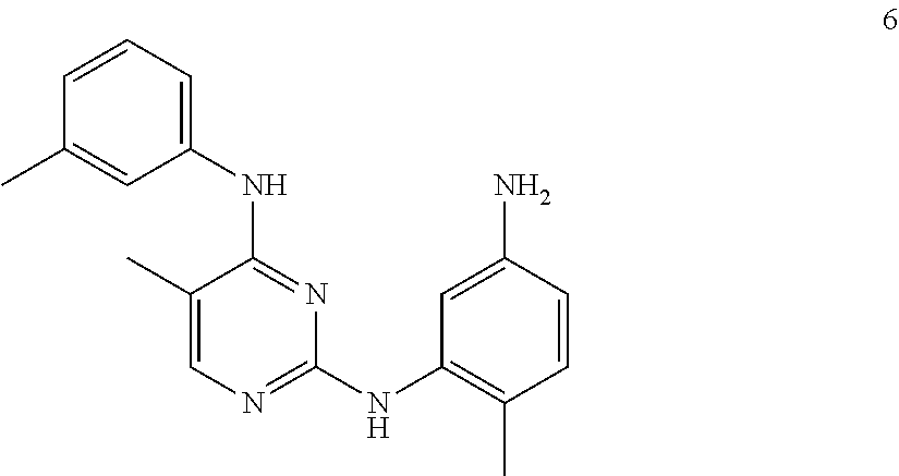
C1=CC=C(NC2=NC(NC3=C(C)C=CC(N)=C3)=NC=C2C)C=C1C
